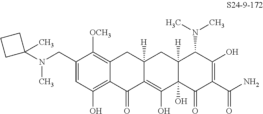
N(CC1=CC(O)=C2C(=C1[OCH3])CC1([H])C(=C(O)C3(O)C([H])(C1)C(N(C)C)C(O)=C(C(N)=O)C3=O)C2=O)(C1(C)CCC1)C
